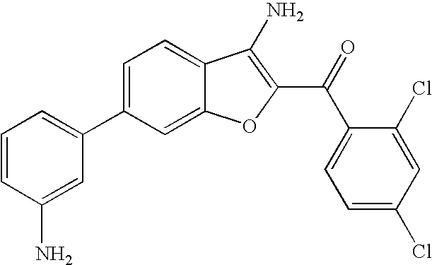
C1(C2=CC=CC(N)=C2)=CC=C2C(=C1)OC(C(C1=CC=C(Cl)C=C1Cl)=O)=C2N
